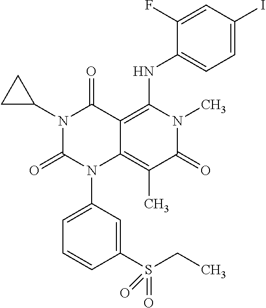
N1(C2CC2)C(=O)N(C2=CC=CC(S(CC)(=O)=O)=C2)C2=C(C)C(=O)N(C)C(NC3=CC=C(I)C=C3F)=C2C1=O
